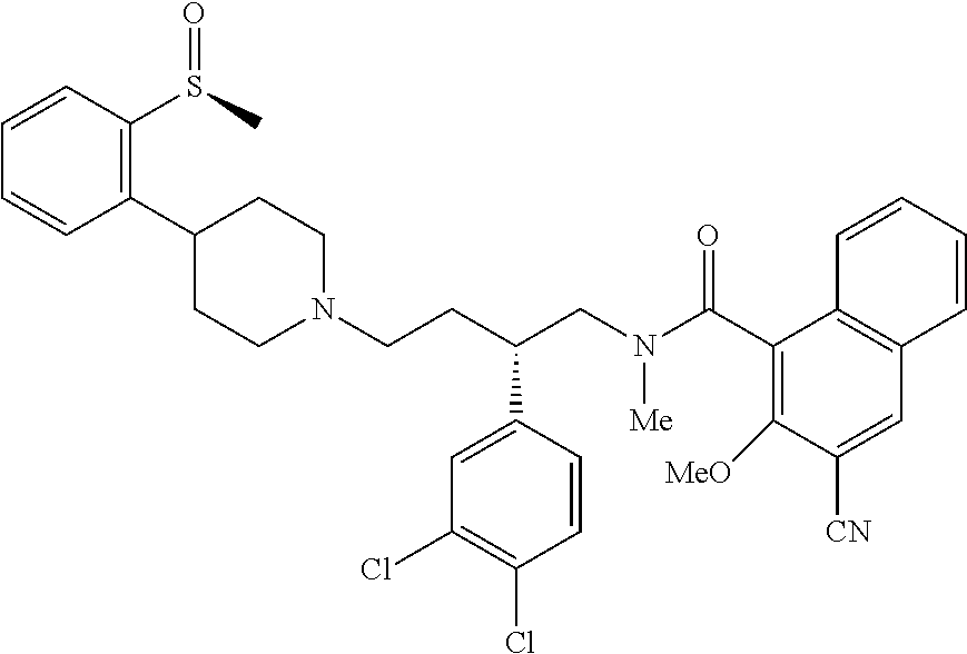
C1=CC(S(=O)C)=C(C2CCN(CCC(CN(C(C3=C([MeO])C([CN])=CC4=C3C=CC=C4)=O)[Me])C3=CC(Cl)=C(Cl)C=C3)CC2)C=C1
